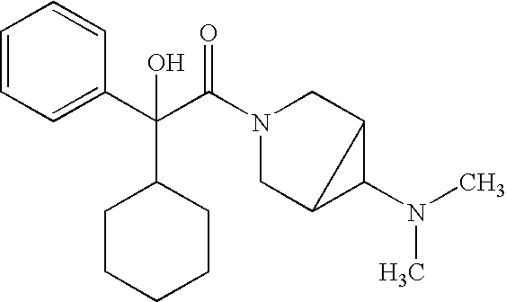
C1=CC=C(C(C(N2CC3C(N(C)C)C3C2)=O)(C2CCCCC2)O)C=C1
